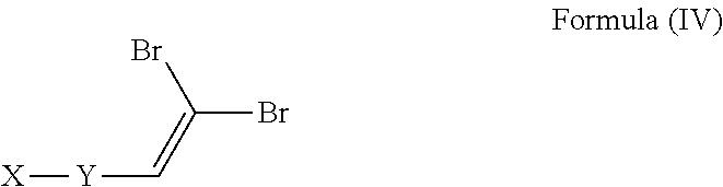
[X][Y]C=C(Br)Br
